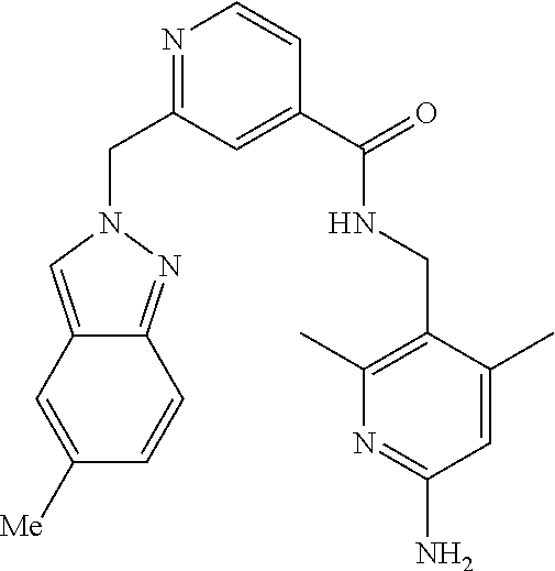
N1(CC2=NC=CC(C(=O)NCC3=C(C)N=C(N)C=C3C)=C2)C=C2C(=N1)C=CC([Me])=C2
